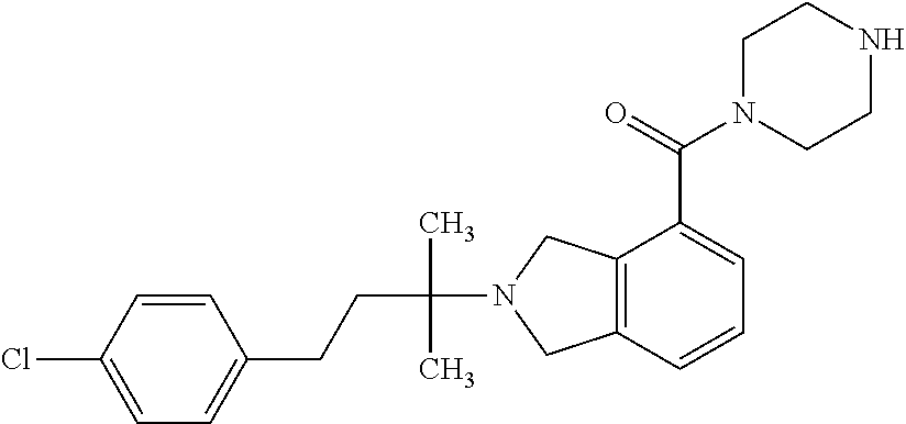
C1=CC(Cl)=CC=C1CCC(N1CC2=C(C1)C(C(N1CCNCC1)=O)=CC=C2)(C)C
